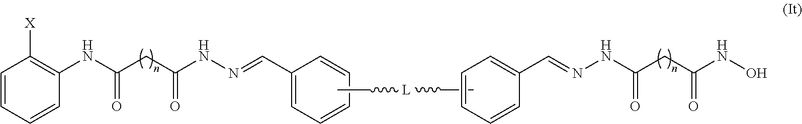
C1=CC=CC(NC(CC(NN=CC2=CC=CC=C2)=O)=O)=C1[X].C(=NNC(CC(NO)=O)=O)C1=CC=CC=C1.CC[L]CC
